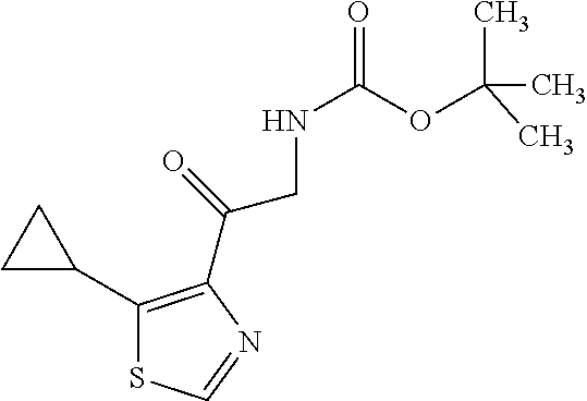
C1(C2CC2)=C(C(CNC(OC(C)(C)C)=O)=O)N=CS1
